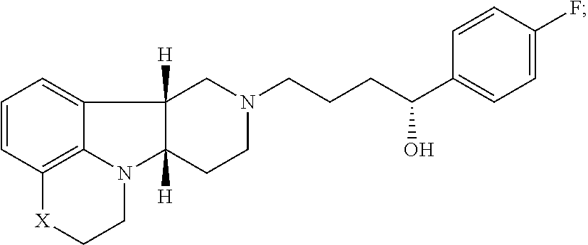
C1=CC2=C3C(=C1)C1([H])C([H])(N3CC[X]2)CCN(CCCC(C2=CC=C(F)C=C2)O)C1
